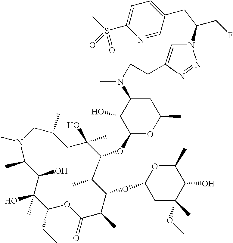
N1(C)CC(C)CC(O)(C)C(OC2OC(C)CC(N(C)CCC3=CN(C(CF)CC4=CC=C(S(=O)(=O)C)N=C4)N=N3)C2O)C(C)C(OC2CC(C)(OC)C(O)C(C)O2)C(C)C(=O)OC(CC)C(O)(C)C(O)C1C
